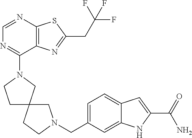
N1(C2=NC=NC3=C2N=C(CC(F)(F)F)S3)CC2(CC1)CN(CC1=CC=C3C(=C1)NC(C(N)=O)=C3)CC2
